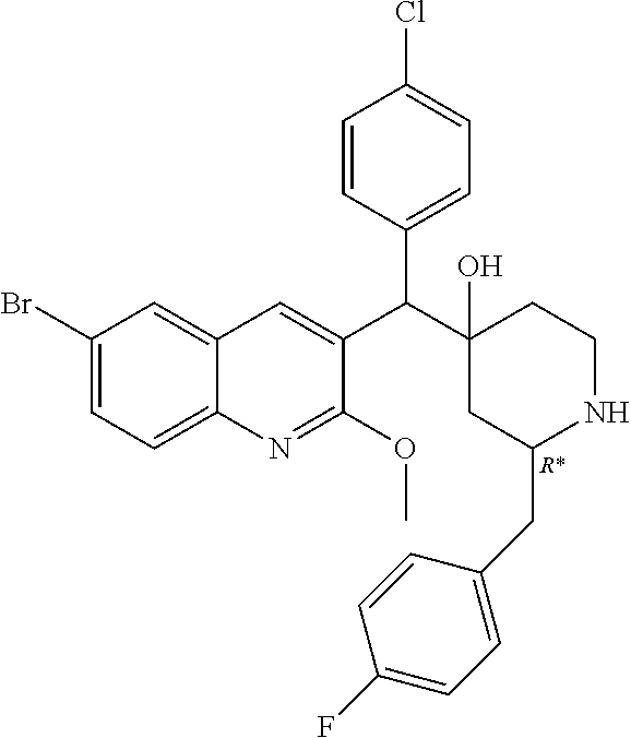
C1(Br)=CC=C2C(=C1)C=C(C(C1(O)CC(CC3=CC=C(F)C=C3)NCC1)C1=CC=C(Cl)C=C1)C(OC)=N2.[R*]
